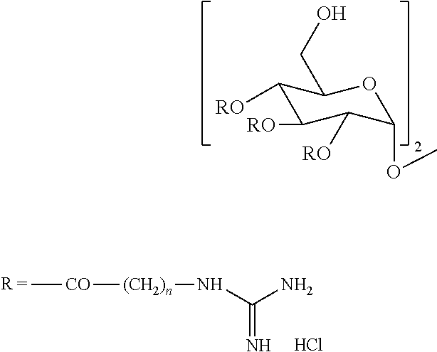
C1([RO])C([RO])C([RO])C(OC)OC1CO.C[CO][(CH2)n]NC(N)=N.Cl
